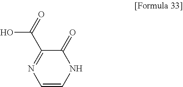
C1=CNC(=O)C(C(=O)O)=N1
